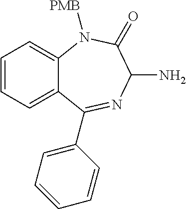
C1=CC=C2C(=C1)N([PMB])C(=O)C(N)N=C2C1=CC=CC=C1
